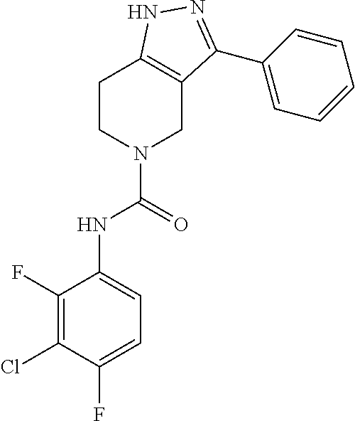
C1(F)=C(Cl)C(F)=CC=C1NC(N1CC2=C(CC1)NN=C2C1=CC=CC=C1)=O
